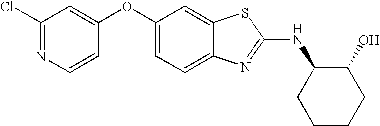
N1=C(Cl)C=C(OC2=CC=C3C(=C2)SC(NC2CCCCC2O)=N3)C=C1
